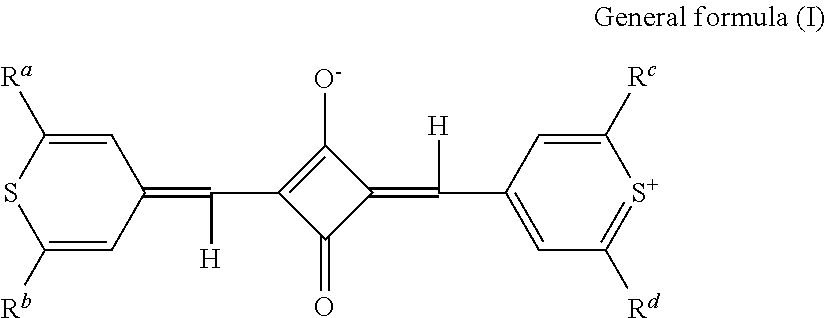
C1([Rb])=CC(=C(C2=C([O-])C(=C(C3=CC([Rd])=[S+]C([Rc])=C3)[H])C2=O)[H])C=C([Ra])S1
